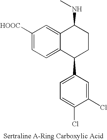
C1([HOOC])=CC=C2C(=C1)C(NC)CCC2C1=CC=C(Cl)C(Cl)=C1
